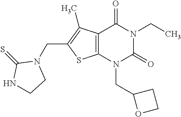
C12=C(N(CC3OCC3)C(=O)N(CC)C1=O)SC(CN1C(=S)NCC1)=C2C
